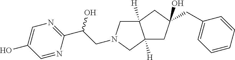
C1=C(O)C=NC(C(O)CN2CC3([H])C([H])(C2)CC(O)(CC2=CC=CC=C2)C3)=N1
